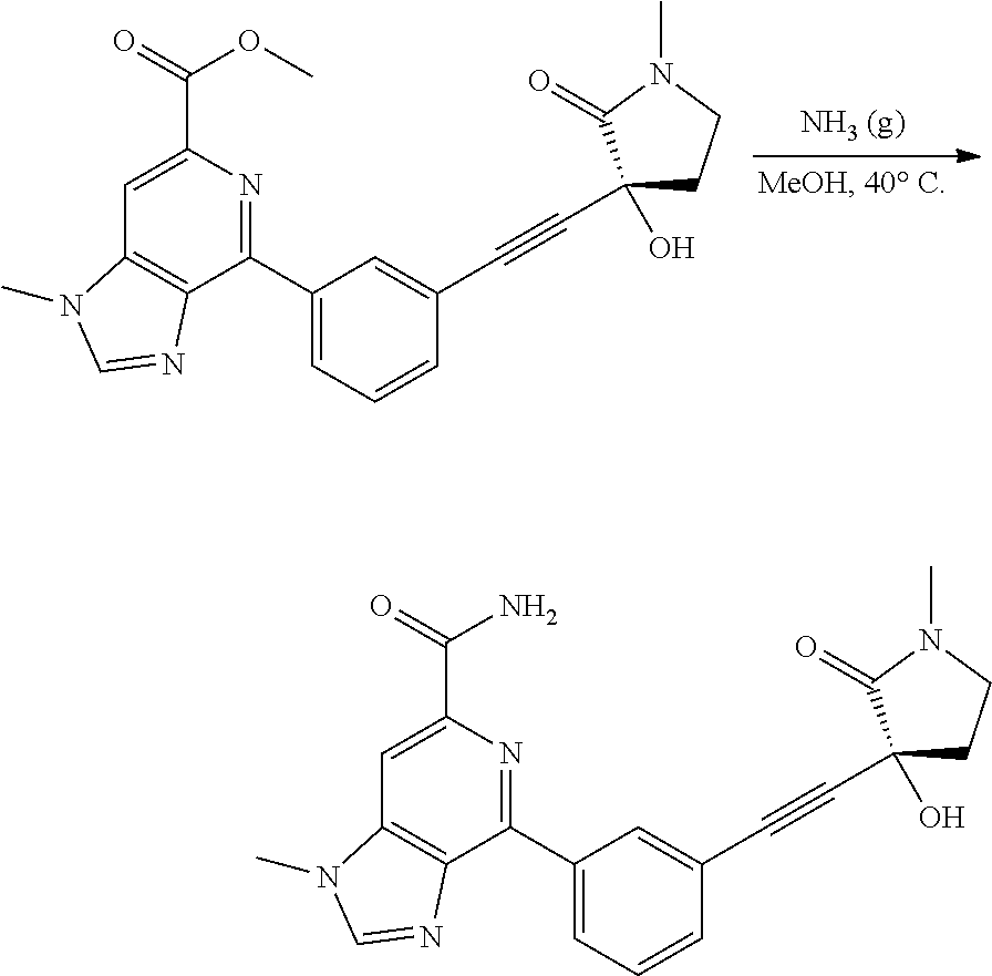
C1(C2=NC(C(OC)=O)=CC3=C2N=CN3C)=CC=CC(C#CC2(O)CCN(C)C2=O)=C1.C1(C2=NC(C(N)=O)=CC3=C2N=CN3C)=CC=CC(C#CC2(O)CCN(C)C2=O)=C1
